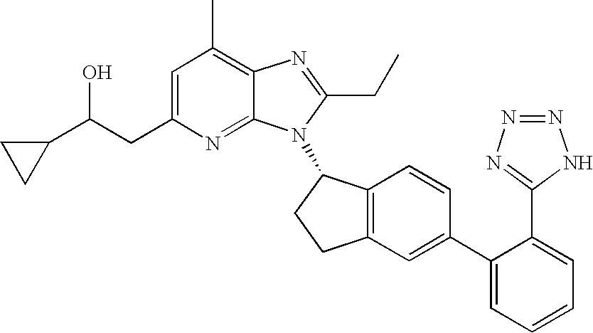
C1=C(CC(C2CC2)O)N=C2C(=C1C)N=C(CC)N2C1C2=C(CC1)C=C(C1=CC=CC=C1C1=NN=NN1)C=C2
